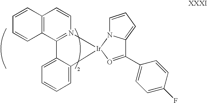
C1=CC2=C(C=C1)C=CN1=C2C2=CC=CC=C2[Ir]12N1C=CC=C1C(C1=CC=C(F)C=C1)=O2
